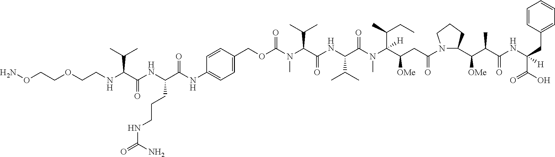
NOCCOCCNC(C(NC(C(NC1=CC=C(COC(N(C(C(NC(C(N(C(C(CC(N2C(C(C(C(NC(C(O)=O)(CC3=CC=CC=C3)[H])=O)C)[OMe])CCC2)=O)[OMe])(C(C)CC)[H])C)=O)C(C)C)=O)C(C)C)C)=O)C=C1)=O)CCCNC(=O)N)=O)C(C)C
